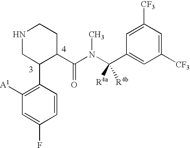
N1CC(C2=C([A1])C=C(F)C=C2)C(C(N(C(C2=CC([CF3])=CC([CF3])=C2)([R4a])[R4b])C)=O)CC1
